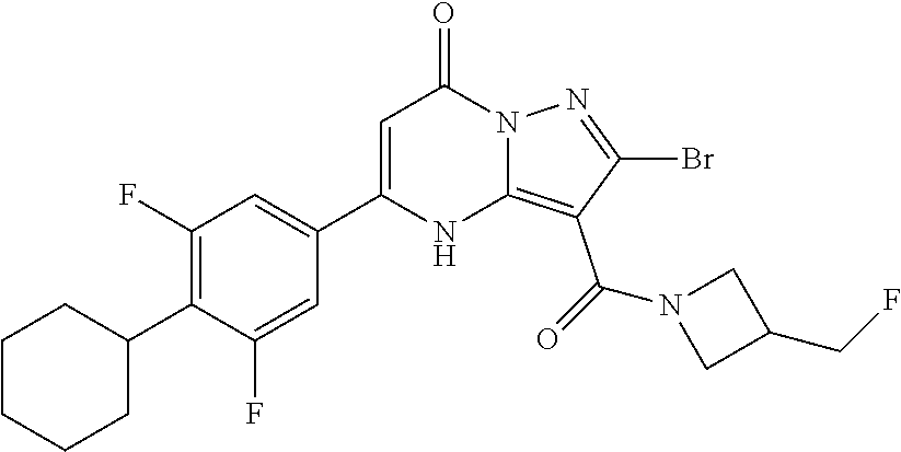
C1(CF)CN(C(=O)C2=C3NC(C4=CC(F)=C(C5CCCCC5)C(F)=C4)=CC(=O)N3N=C2Br)C1
